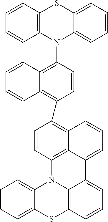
C1(C2=C3C4=C(C=C2)N2C5=C(C=CC=C5C4=CC=C3)SC3=CC=CC=C23)=C2C3=C(C=C1)N1C4=CC=CC=C4SC4=C1C(=CC=C4)C3=CC=C2
